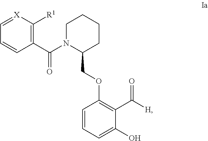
C1(COC2=C(C(=O)[H])C(O)=CC=C2)CCCCN1C(C1=C([R1])[X]=CC=C1)=O
